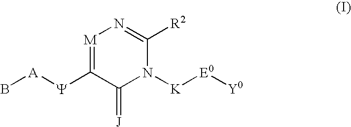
[M]1=C([Y][A]B)C(=[J])N([K][E0][Y0])C([R2])=N1
